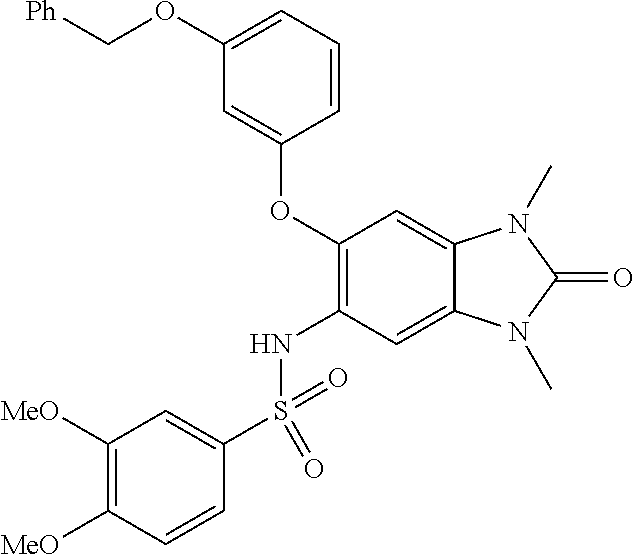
C1([MeO])=C([MeO])C=CC(S(=O)(NC2=C(OC3=CC(OC[Ph])=CC=C3)C=C3C(=C2)N(C)C(=O)N3C)=O)=C1
